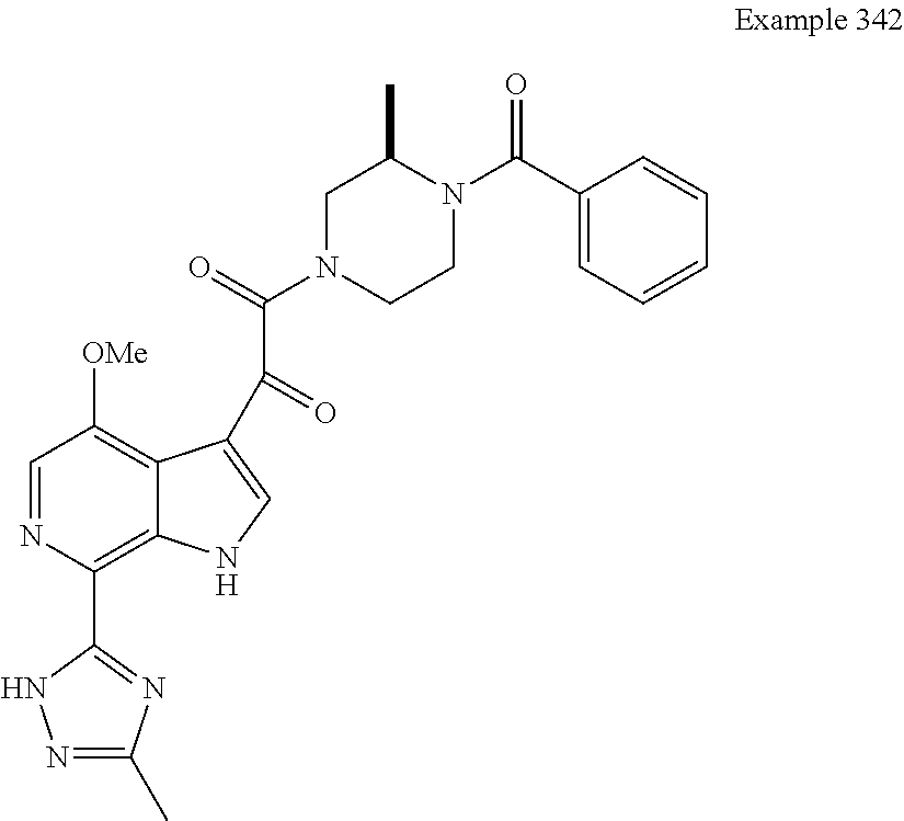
C1=NC(C2=NC(C)=NN2)=C2C(=C1[OMe])C(C(C(N1CCN(C(C3=CC=CC=C3)=O)C(C)C1)=O)=O)=CN2
